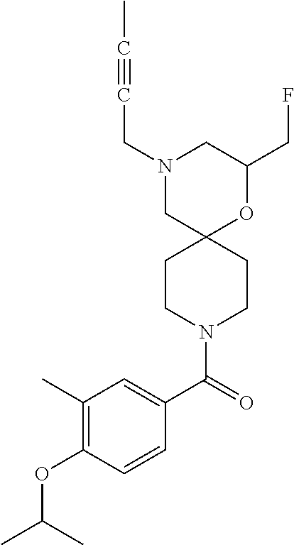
C1(CF)OC2(CN(CC#CC)C1)CCN(C(C1=CC(C)=C(OC(C)C)C=C1)=O)CC2
